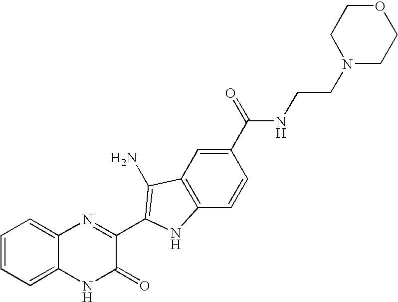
C1=C2C(=CC=C1)N=C(C1=C(N)C3=C(C=CC(C(=O)NCCN4CCOCC4)=C3)N1)C(=O)N2
